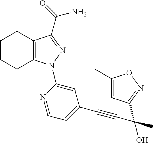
C12=C(C(C(=O)N)=NN1C1=CC(C#CC(O)(C)C3=NOC(C)=C3)=CC=N1)CCCC2
